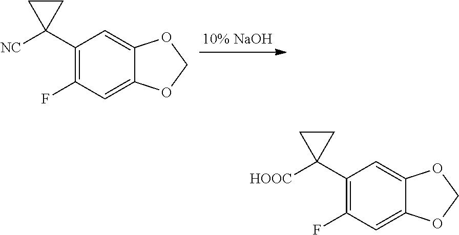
C1(C2([NC])CC2)=C(F)C=C2C(=C1)OCO2.C1(C2([HOOC])CC2)=C(F)C=C2C(=C1)OCO2
